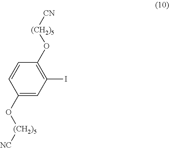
C1=C(O[(CH2)5][NC])C=CC(O[(CH2)5][CN])=C1I
